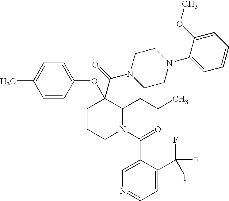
C1CCN(C(C2=CN=CC=C2C(F)(F)F)=O)C(CCC)C1(OC1=CC=C(C)C=C1)C(N1CCN(C2=CC=CC=C2OC)CC1)=O
